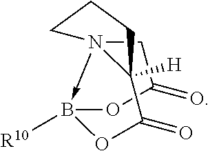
C1C(=O)OB2([R10])-N13CCCC3([H])C(=O)O2
